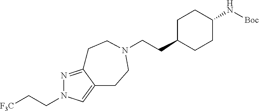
C(CC1CCC(N[Boc])CC1)N1CCC2=CN(CC[F3C])N=C2CC1
